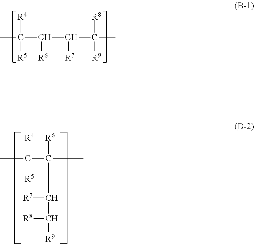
CC([R4])([R5])C(C(C([R8])([R9])C)[R7])[R6].CC([R4])(C([R6])(C)C([R7])C([R8])[R9])[R5]
